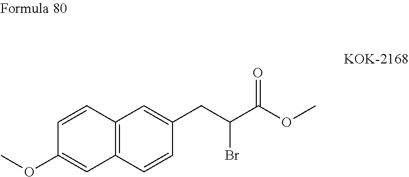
C12=C(C=C(CC(C(OC)=O)Br)C=C1)C=CC(OC)=C2
